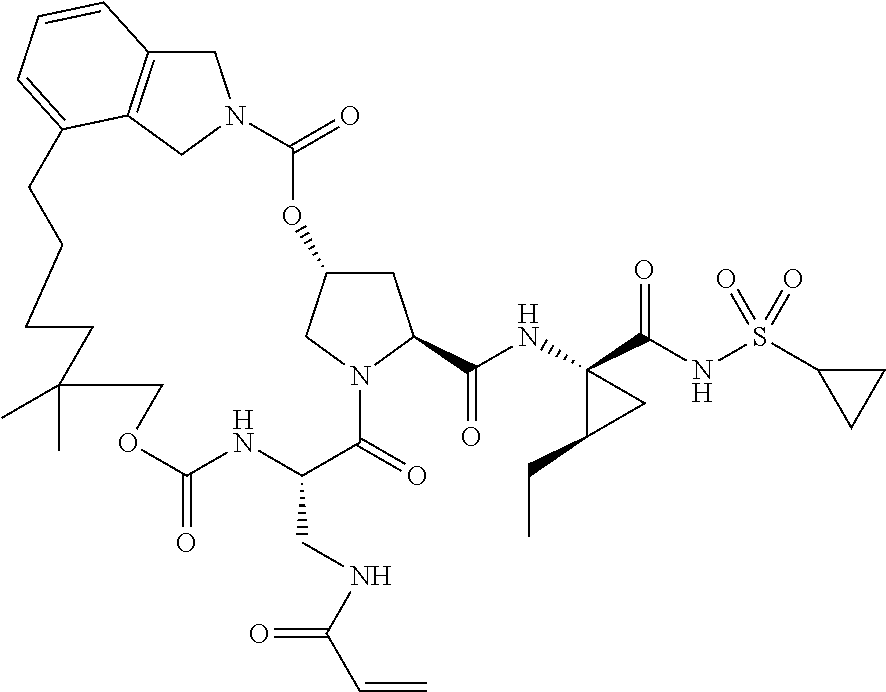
C1C2CN(C1C(NC1(C(=O)NS(=O)(C3CC3)=O)C(CC)C1)=O)C(=O)C(CNC(C=C)=O)NC(=O)OCC(C)(C)CCCCC1=CC=CC3=C1CN(C(=O)O2)C3
